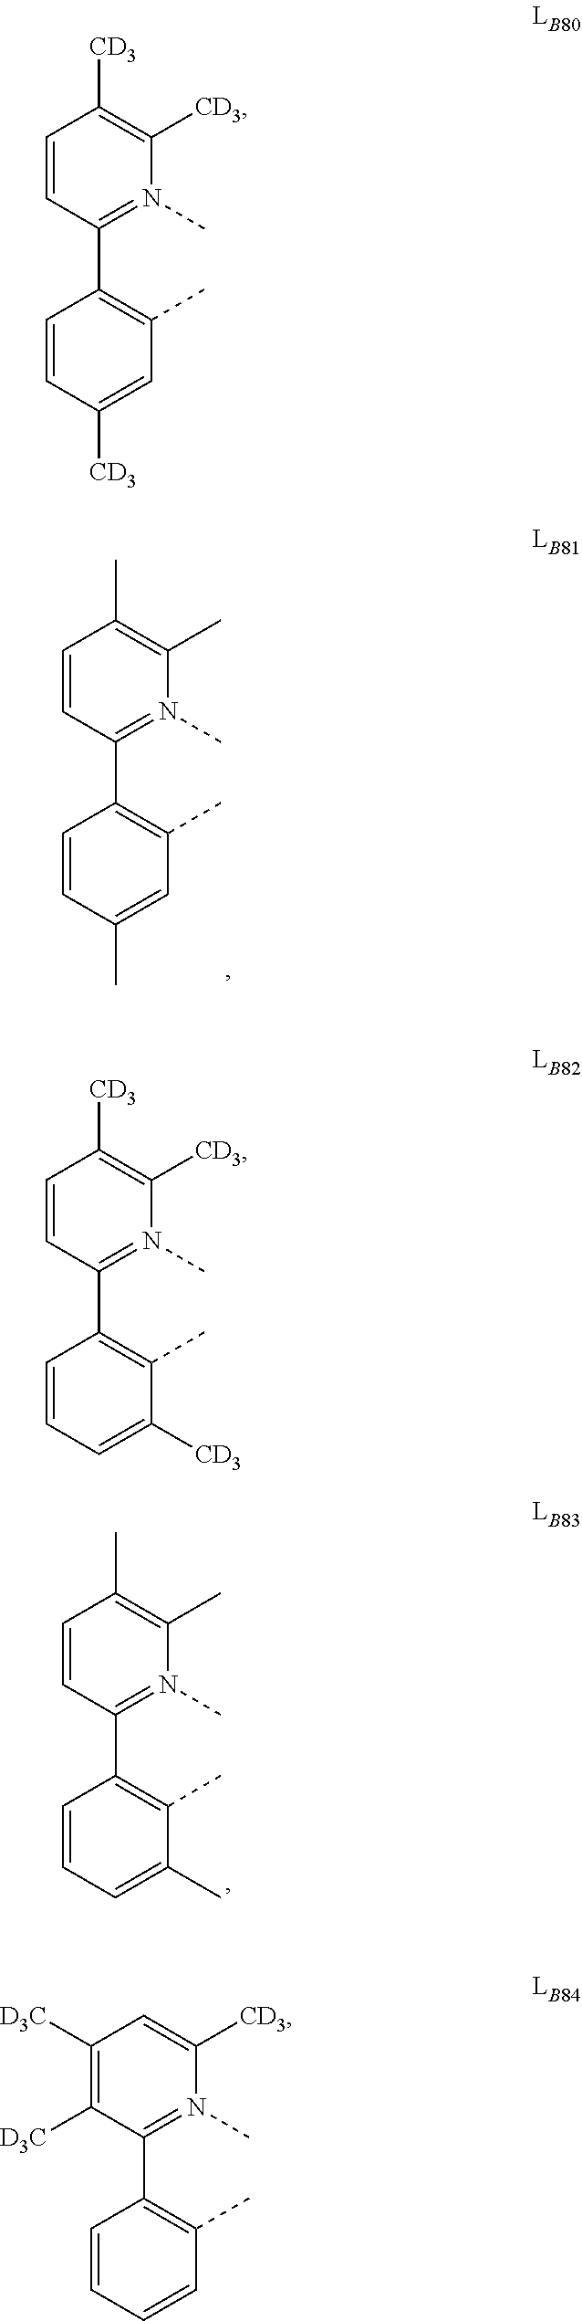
C1(C)=C(C)N(C)=C(C2=C(C)C=C(C)C=C2)C=C1.C1(C)=C(C)N(C)=C(C2=C(C)C(C)=CC=C2)C=C1.C1([CD3])=C([CD3])N(C)=C(C2=C(C)C=C([CD3])C=C2)C=C1.C1([CD3])=C([CD3])N(C)=C(C2=C(C)C([CD3])=CC=C2)C=C1.C1=C([CD3])N(C)=C(C2=C(C)C=CC=C2)C([D3C])=C1[D3C]
